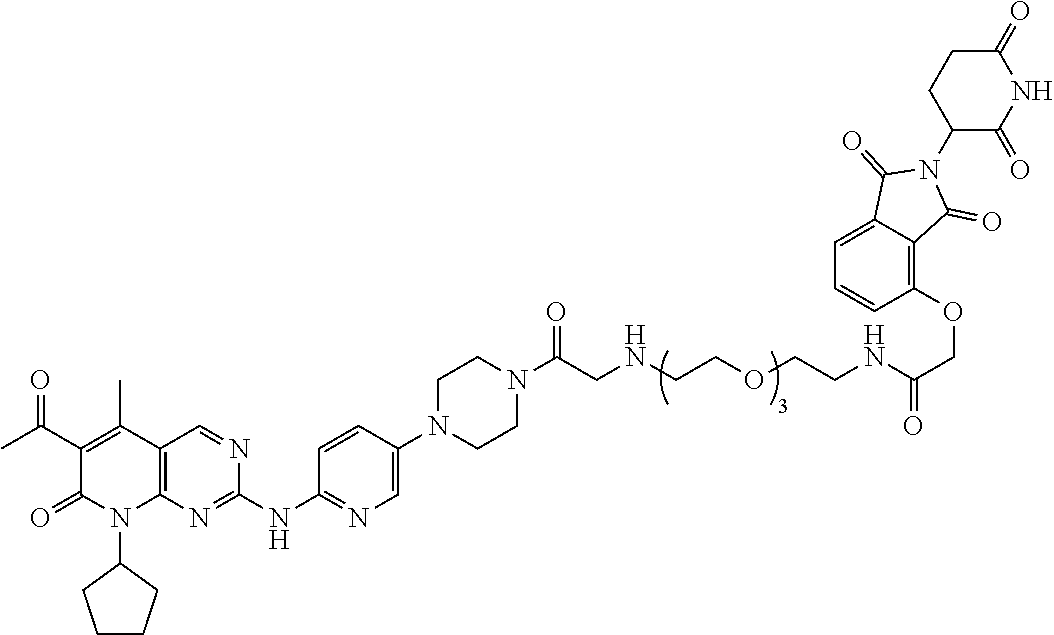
C1(=O)C(C(C)=O)=C(C)C2=C(N1C1CCCC1)N=C(NC1=NC=C(N3CCN(C(CNCCOCCNC(COC4=C5C(=CC=C4)C(=O)N(C4C(=O)NC(=O)CC4)C5=O)=O)=O)CC3)C=C1)N=C2
